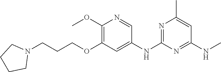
C1(NC)=NC(NC2=CC(OCCCN3CCCC3)=C(OC)N=C2)=NC(C)=C1
